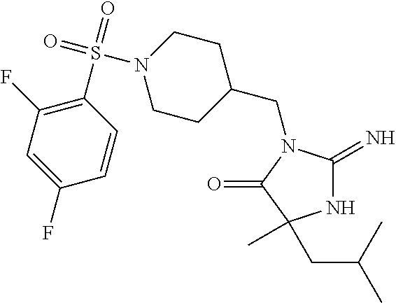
C1(CN2C(=N)NC(C)(CC(C)C)C2=O)CCN(S(=O)(=O)C2=C(F)C=C(F)C=C2)CC1
